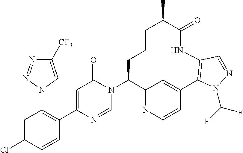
C1=C(Cl)C=CC(C2=CC(=O)N(C3C4=NC=CC(=C4)C4=C(NC(=O)C(C)CCC3)C=NN4C(F)F)C=N2)=C1N1C=C([CF3])N=N1
